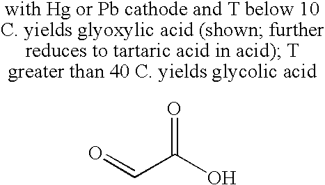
O=CC(O)=O
